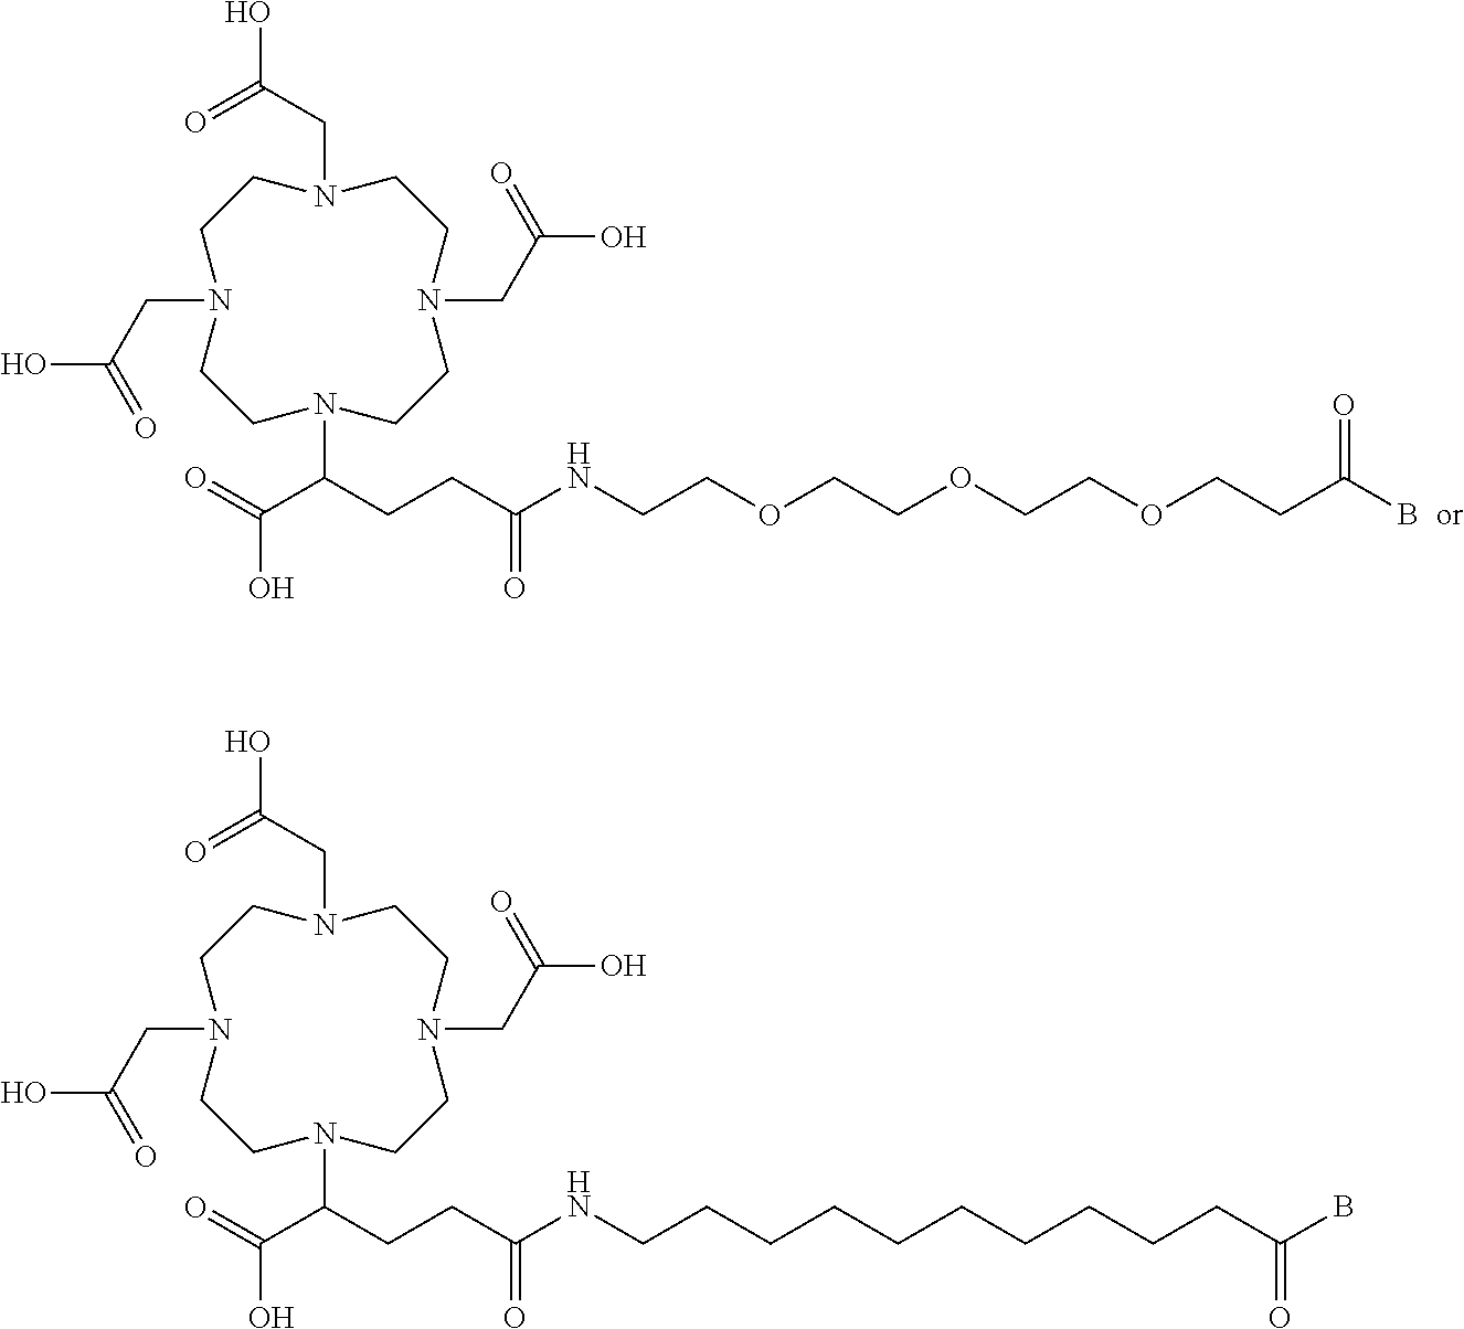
C1CN(CC(=O)O)CCN(CC(=O)O)CCN(CC(=O)O)CCN1C(C(O)=O)CCC(NCCOCCOCCOCCC(B)=O)=O.C1CN(CC(=O)O)CCN(CC(=O)O)CCN(CC(=O)O)CCN1C(C(O)=O)CCC(NCCCCCCCCCCC(B)=O)=O
